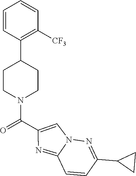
C1CN(C(C2=CN3C(=N2)C=CC(C2CC2)=N3)=O)CCC1C1=C([CF3])C=CC=C1
